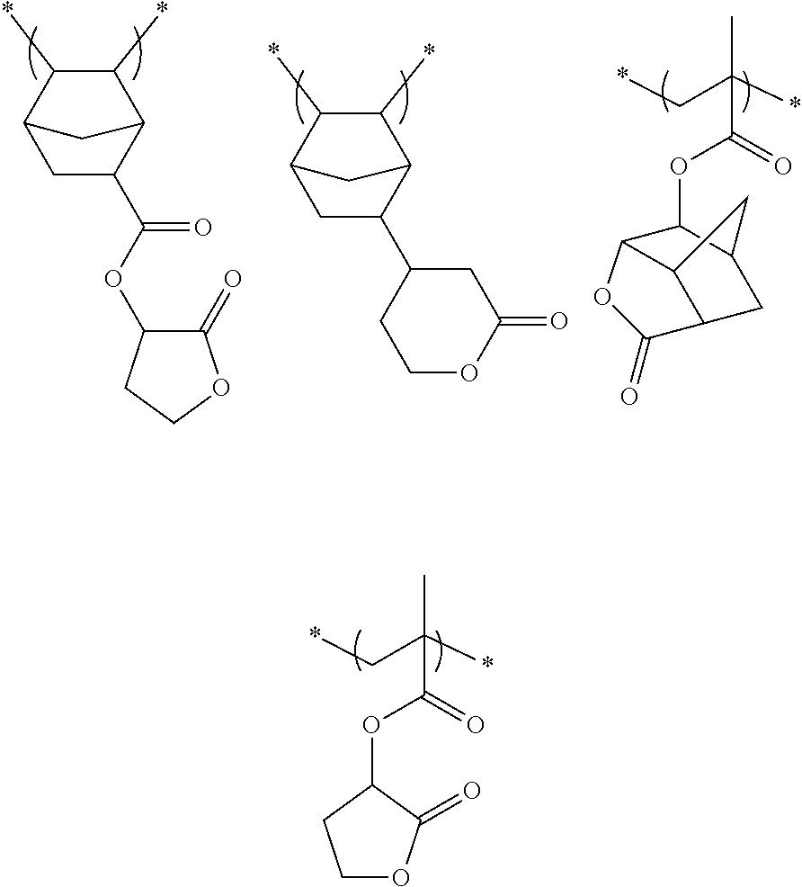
O(C(=O)C(C*)(*)C)C1C(=O)OCC1.C1(=O)C(OC(C2CC3C(*)C(*)C2C3)=O)CCO1.O1CCC(C2CC3CC2C(*)C3*)CC1=O.C12C3C(CC(C3)C1OC(=O)C(C*)(*)C)C(=O)O2
